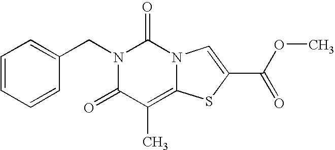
C1=CC=CC(CN2C(=O)C(C)=C3N(C2=O)C=C(C(OC)=O)S3)=C1
